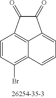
C1=CC(Br)=C2C=CC=C3C(=O)C(=O)C1=C23
